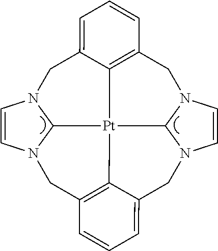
C1=CN2C3N1CC1=CC=CC4=C1[Pt]31C3N(C=CN3C4)CC3=CC=CC(=C13)C2
